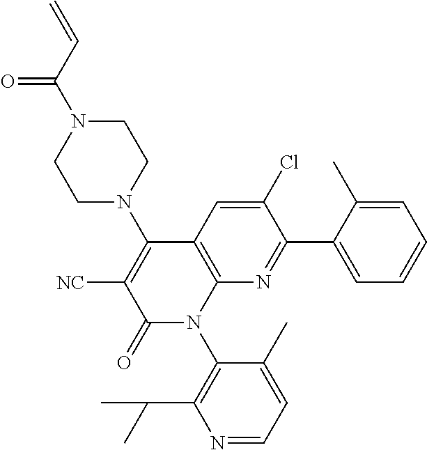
C1N(C2=C([NC])C(=O)N(C3=C(C(C)C)N=CC=C3C)C3=C2C=C(Cl)C(C2=CC=CC=C2C)=N3)CCN(C(C=C)=O)C1
